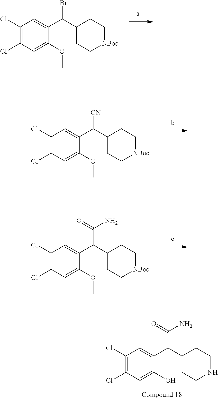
ClC1=C(Cl)C=C(OC)C(C(C2CC[NBoc]CC2)Br)=C1.ClC1=C(Cl)C=C(OC)C(C(C2CC[NBoc]CC2)[CN])=C1.ClC1=C(Cl)C=C(OC)C(C(C2CC[NBoc]CC2)C(N)=O)=C1.ClC1=C(Cl)C=C(O)C(C(C2CCNCC2)C(N)=O)=C1
